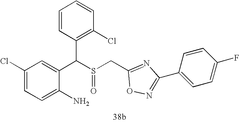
C1=C(N)C(C(C2=C(Cl)C=CC=C2)S(CC2=NC(C3=CC=C(F)C=C3)=NO2)=O)=CC(Cl)=C1
